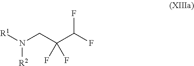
[R2]N(CC(C(F)F)(F)F)[R1]
